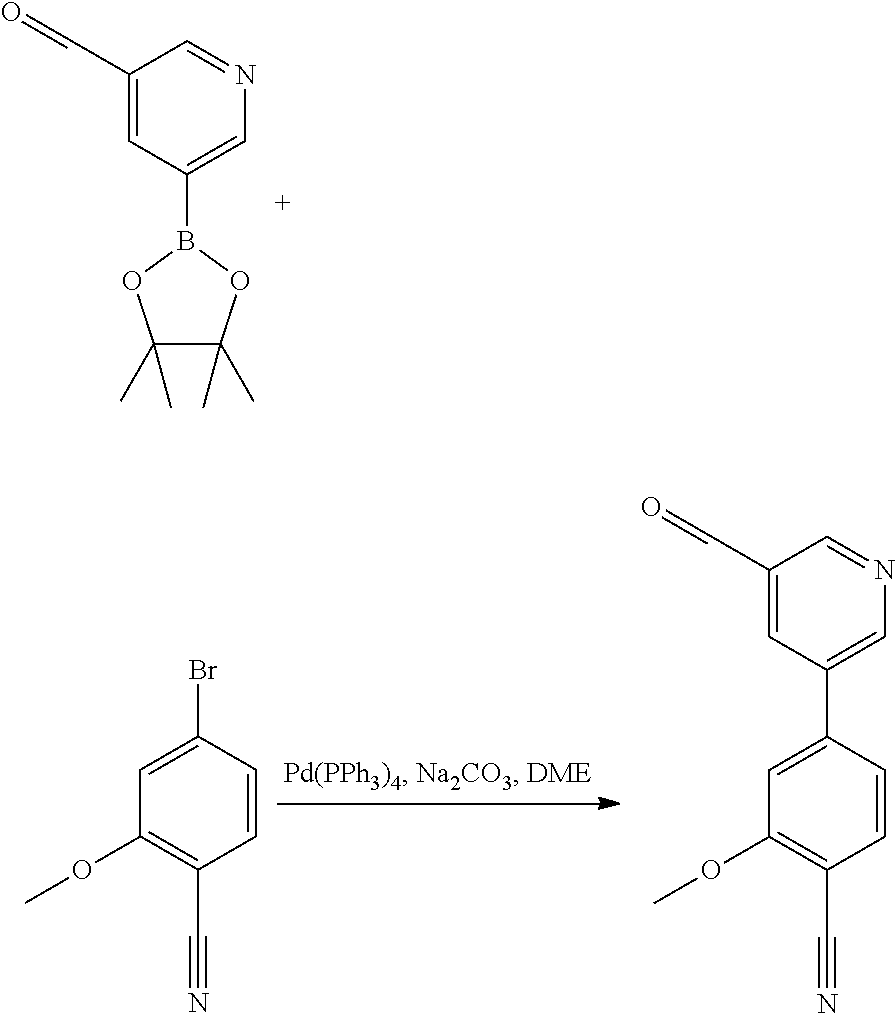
B1(C2=CN=CC(C=O)=C2)OC(C)(C)C(C)(C)O1.C1=C(C2=CN=CC(C=O)=C2)C=CC(C#N)=C1OC.C1=C(Br)C=CC(C#N)=C1OC
